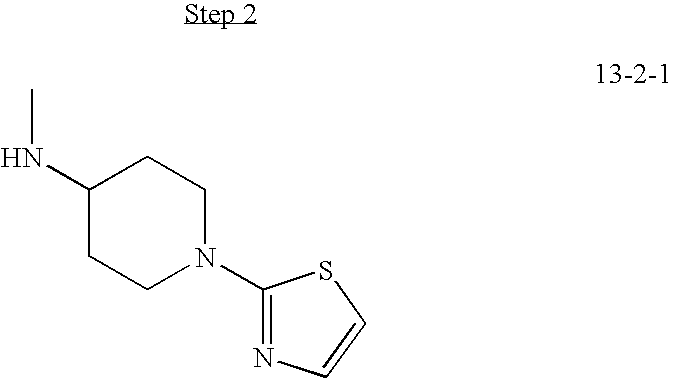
C1(NC)CCN(C2=NC=CS2)CC1
